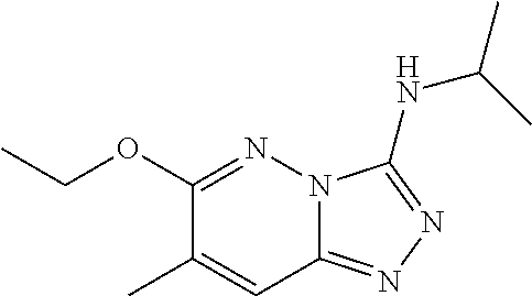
CCOC1=NN2C(=NN=C2NC(C)C)C=C1C
